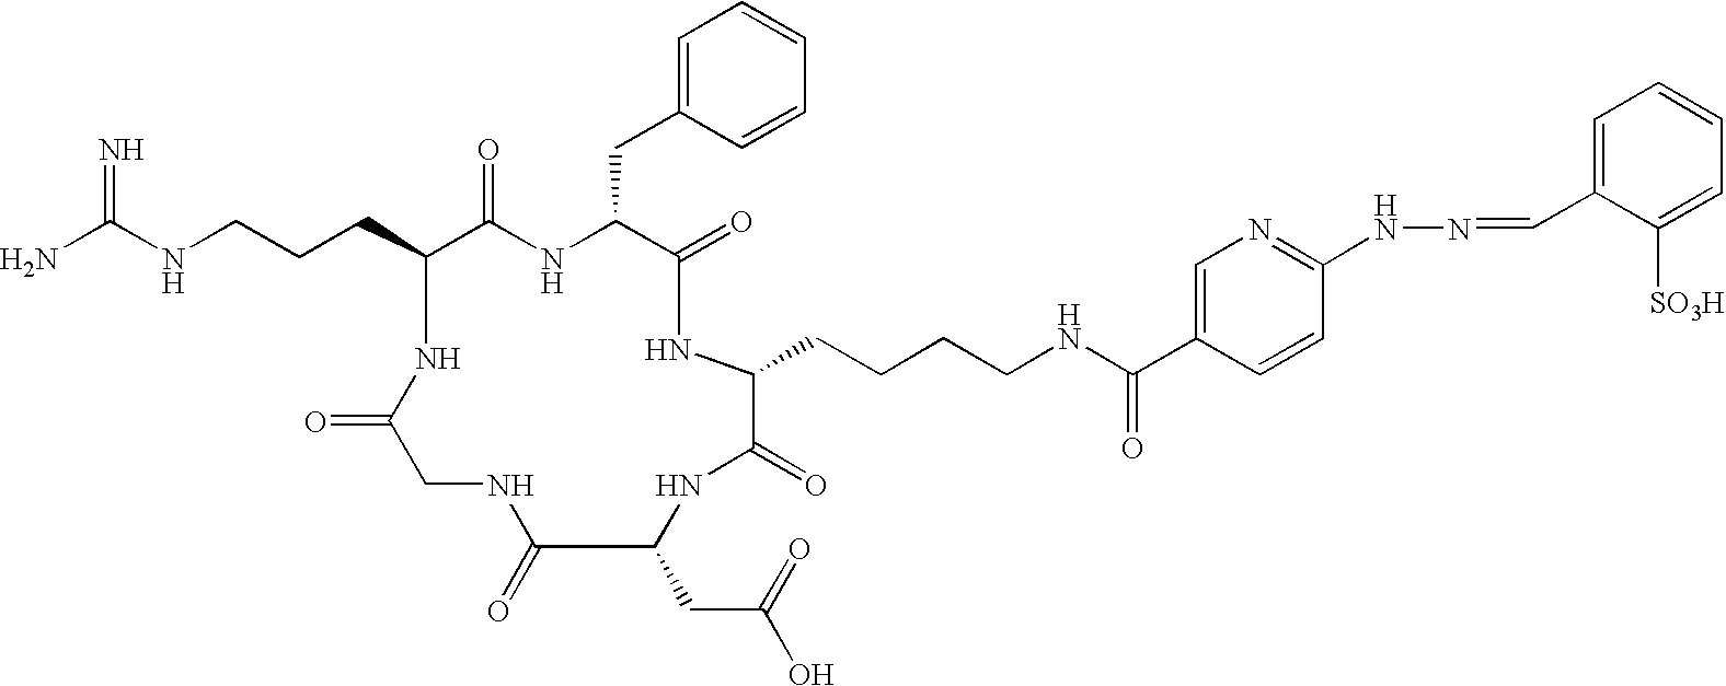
C(C1C(=O)NC(CC2=CC=CC=C2)C(=O)NC(CCCCNC(C2=CN=C(NN=CC3=CC=CC=C3[SO3H])C=C2)=O)C(=O)NC(CC(O)=O)C(=O)NCC(=O)N1)CCNC(N)=N
